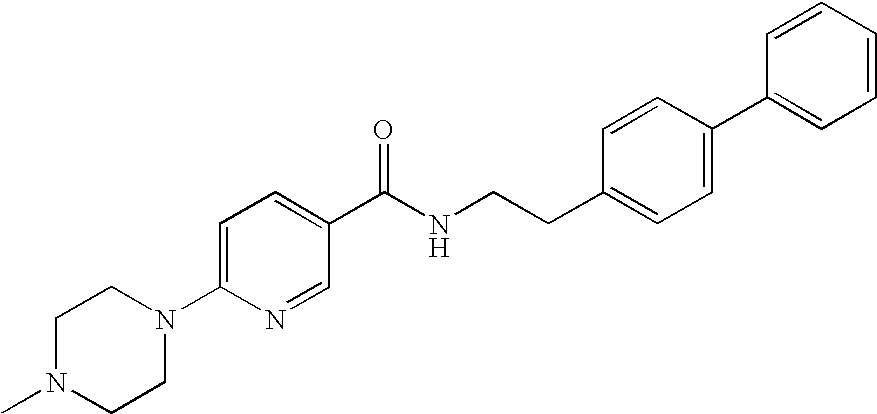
C1N(C)CCN(C2=CC=C(C(NCCC3=CC=C(C4=CC=CC=C4)C=C3)=O)C=N2)C1
